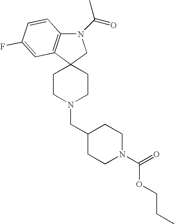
N1(C(=O)C)C2=C(C3(C1)CCN(CC1CCN(C(=O)OCCC)CC1)CC3)C=C(F)C=C2
